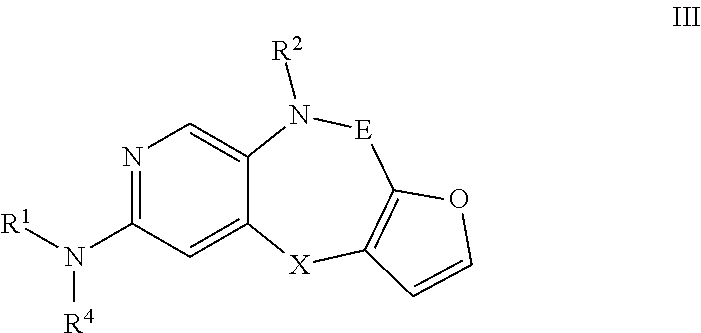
N1=C(N([R4])[R1])C=C2C(=C1)N([R2])[E]C1=C([X]2)C=CO1
